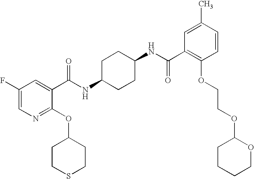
C1(F)=CN=C(OC2CCSCC2)C(C(NC2CCC(NC(=O)C3=C(OCCOC4CCCCO4)C=CC(C)=C3)CC2)=O)=C1
